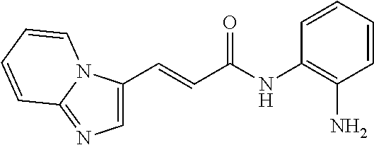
C1=CC=CC(NC(C=CC2=CN=C3N2C=CC=C3)=O)=C1N
